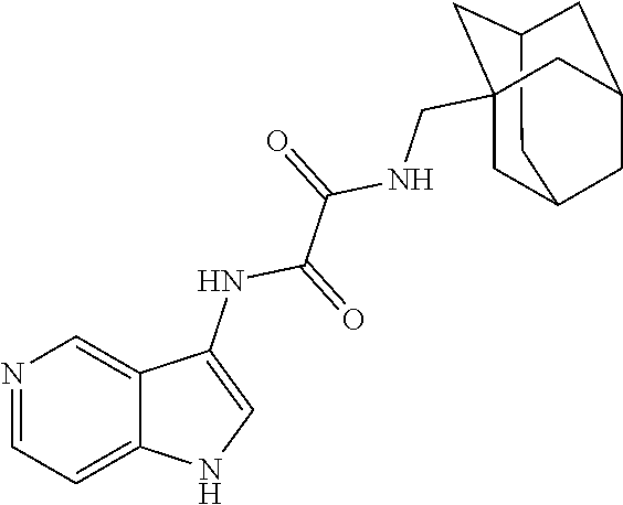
N1=CC=C2C(=C1)C(NC(=O)C(=O)NCC13CC4CC(CC(C1)C4)C3)=CN2
